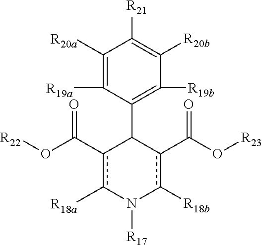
c1(C(O[R22])=O)c([R18a])N([R17])c([R18b])c(C(O[R23])=O)C1C1=C([R19b])C([R20b])=C([R21])C([R20a])=C1[R19a]
